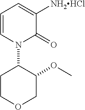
C1COCC(OC)C1N1C(=O)C([NH2HCl])=CC=C1
